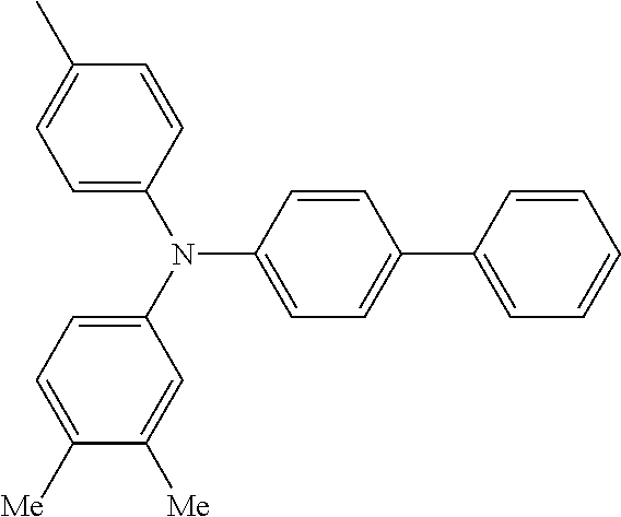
C1=C(N(C2=CC=C([Me])C([Me])=C2)C2=CC=C(C3=CC=CC=C3)C=C2)C=CC(C)=C1
